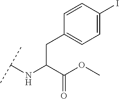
C(C(C(OC)=O)NC(C)C)C1=CC=C(I)C=C1
